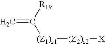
C=C([R19])[(Z1)z1][(Z2)z2][X]
